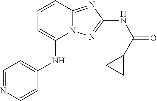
C1(NC2=CC=NC=C2)=CC=CC2=NC(NC(=O)C3CC3)=NN12
